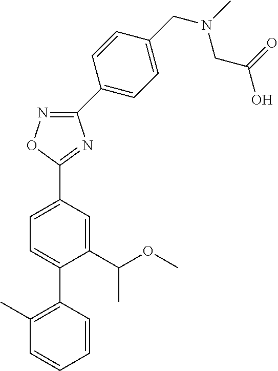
C1(C2=CC=C(CN(C)CC(O)=O)C=C2)=NOC(C2=CC=C(C3=C(C)C=CC=C3)C(C(OC)C)=C2)=N1
